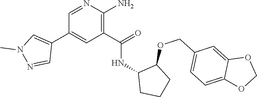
C1=NC(N)=C(C(=O)NC2CCCC2OCC2=CC=C3C(=C2)OCO3)C=C1C1=CN(C)N=C1
